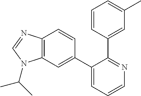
C12=C(C=C(C3=CC=CN=C3C3=CC(C)=CC=C3)C=C1)N(C(C)C)C=N2
